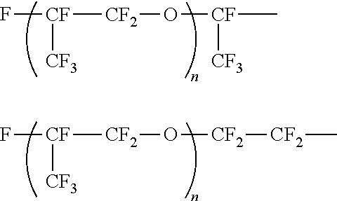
F[CF]([CF3])[CF2]O[CF](C)[CF3].F[CF]([CF3])[CF2]O[CF2][CF2]C
